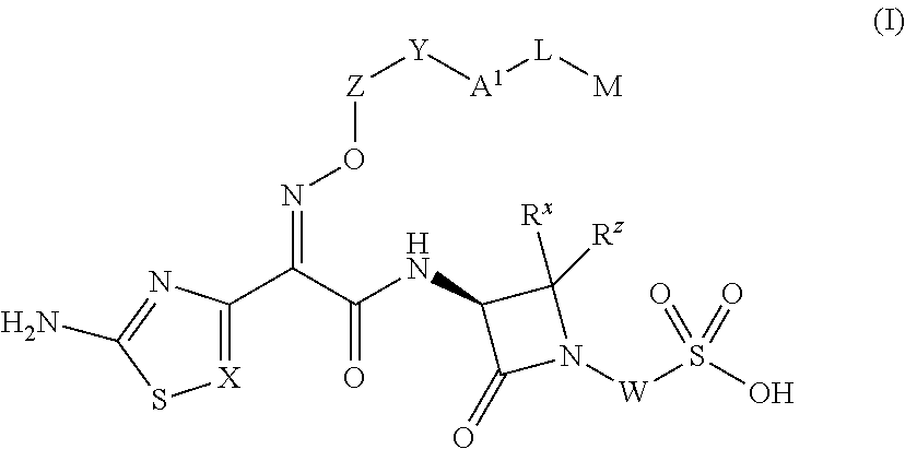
[X]1=C(C(C(NC2C(=O)N([W]S(O)(=O)=O)C2([Rz])[Rx])=O)=NO[Z][Y][A1][L][M])N=C(N)S1
